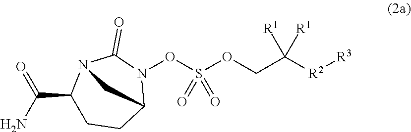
NC(C1CCC2N(OS(OCC([R2][R3])([R1])[R1])(=O)=O)C(=O)N1C2)=O
